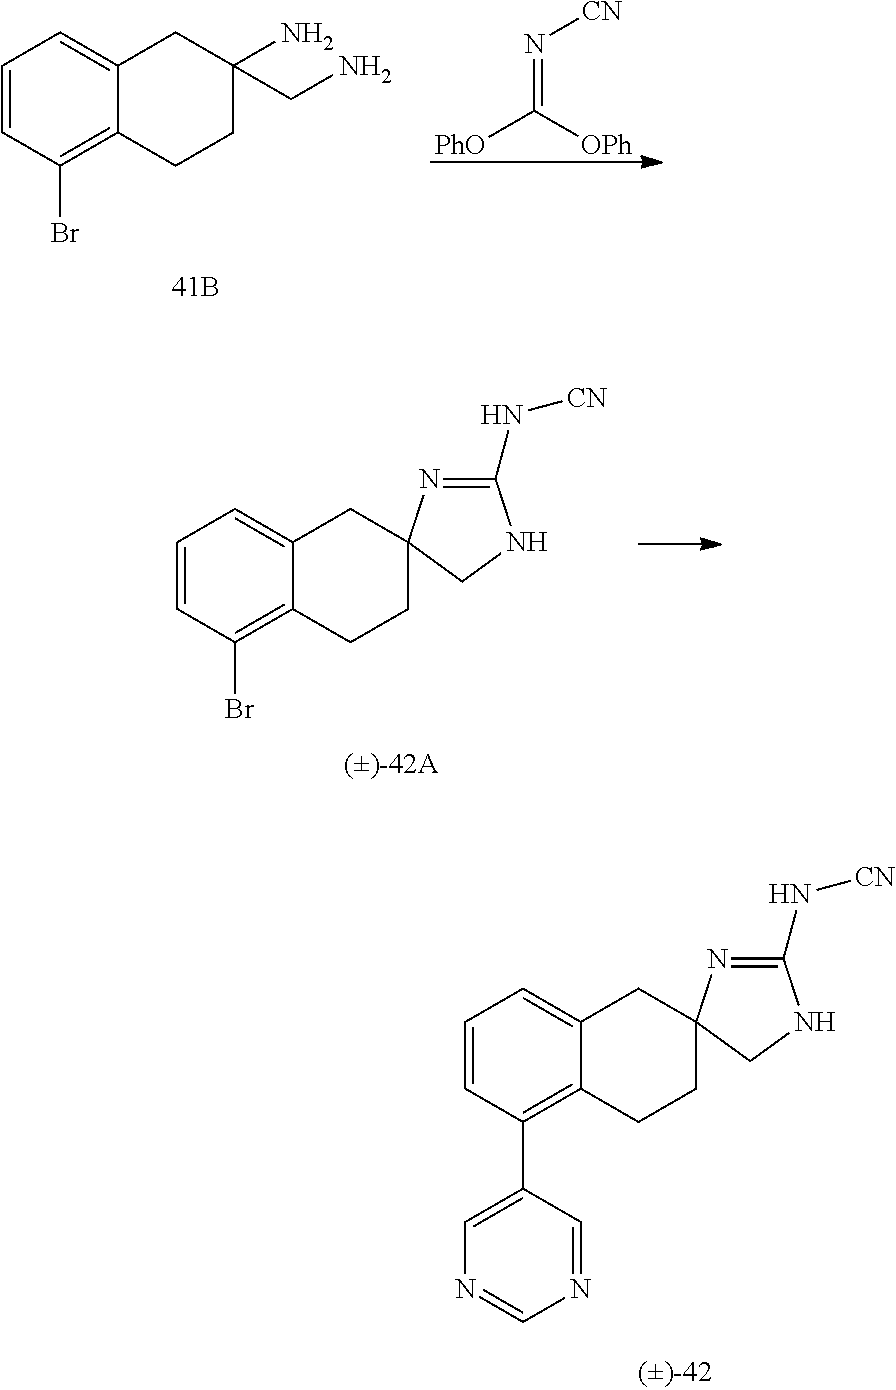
C1=CC(Br)=C2C(=C1)CC(N)(CN)CC2.N(=C([OPh])[PhO])[CN].C1=CC(Br)=C2C(=C1)CC1(CC2)N=C(N[CN])NC1.C1=CC(C2=CN=CN=C2)=C2C(=C1)CC1(CC2)N=C(N[CN])NC1
